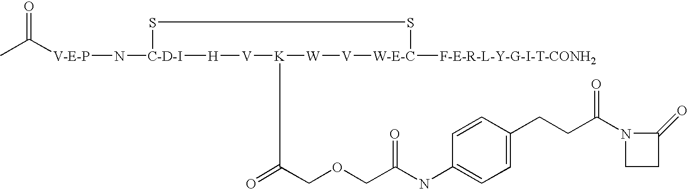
[V-E-P](N[C-D-I]1SS[W-E-C]([F-E-R-L-Y-G-I-T-CONH2])[V][W][K](C(COCC(NC2=CC=C(CCC(N3C(=O)CC3)=O)C=C2)=O)=O)[V][H]1)C(C)=O
